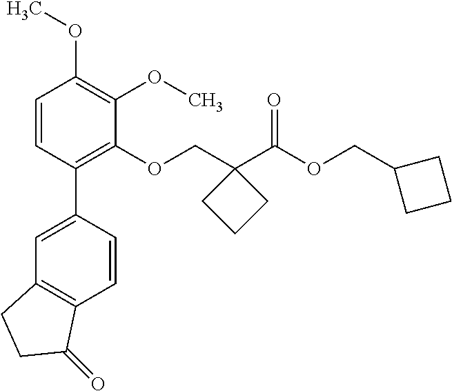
C1=CC(C2=CC3=C(C=C2)C(=O)CC3)=C(OCC2(C(OCC3CCC3)=O)CCC2)C(OC)=C1OC
